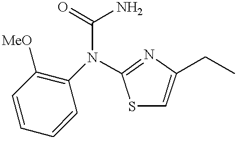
C1=CC([MeO])=C(N(C(=O)N)C2=NC(CC)=CS2)C=C1
